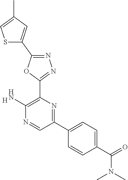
[H].C1(N)=C(C2=NN=C(C3=CC(C)=CS3)O2)N=C(C2=CC=C(C(N(C)C)=O)C=C2)C=N1
